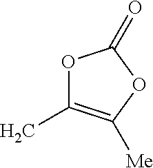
O1C(C)=C([Me])OC1=O
